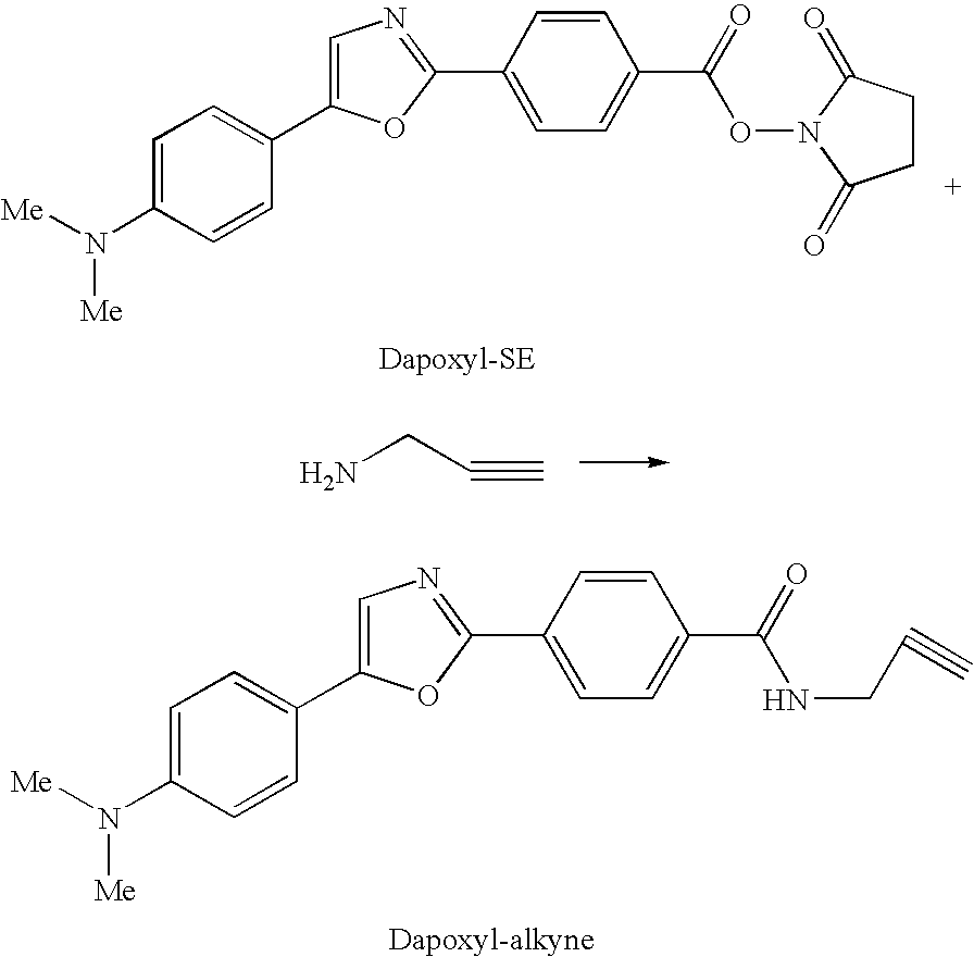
C1=C(C2=CC=C(N([Me])[Me])C=C2)OC(C2=CC=C(C(NCC#C)=O)C=C2)=N1.C1=C(C2=CC=C(N([Me])[Me])C=C2)OC(C2=CC=C(C(ON3C(=O)CCC3=O)=O)C=C2)=N1.NCC#C
